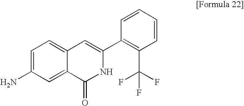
C1=C(N)C=C2C(=C1)C=C(C1=C(C(F)(F)F)C=CC=C1)NC2=O
